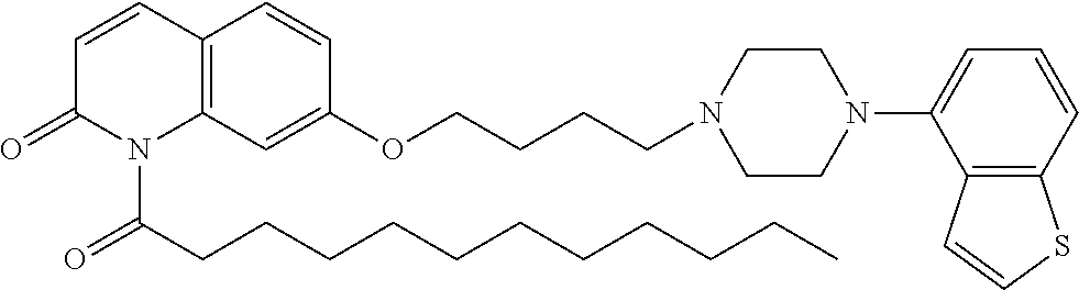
C1=CC2=C(N(C(CCCCCCCCCCC)=O)C1=O)C=C(OCCCCN1CCN(C3=CC=CC4=C3C=CS4)CC1)C=C2
